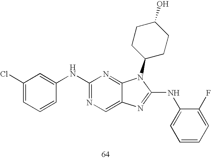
N(C1=NC=C2C(=N1)N(C1CCC(O)CC1)C(NC1=CC=CC=C1F)=N2)C1=CC(Cl)=CC=C1
